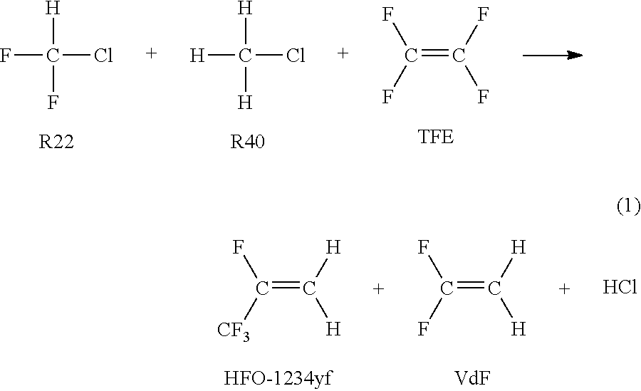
[H]C(Cl)(F)F.[H]C(Cl)([H])[H].C(=C(F)F)(F)F.[R22].[R40].[TFE].C(=C([H])[H])([CF3])F.C(=C([H])[H])(F)F.Cl
